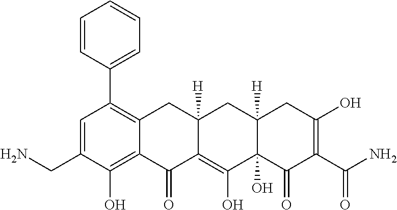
C1=C(CN)C(O)=C2C(=C1C1=CC=CC=C1)CC1([H])C(=C(O)C3(O)C([H])(C1)CC(O)=C(C(N)=O)C3=O)C2=O
